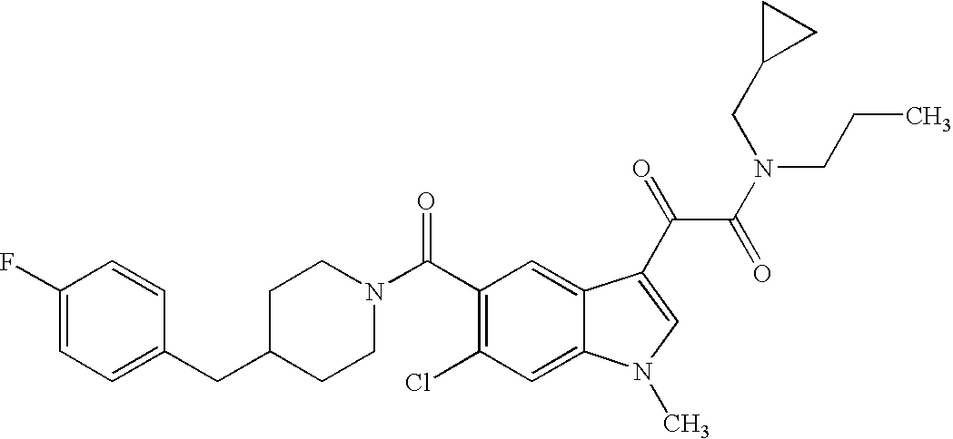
C1(F)=CC=C(CC2CCN(C(C3=C(Cl)C=C4C(=C3)C(C(C(=O)N(CCC)CC3CC3)=O)=CN4C)=O)CC2)C=C1
